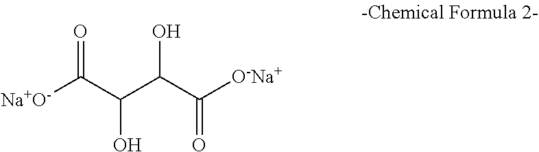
[Na+O-]C(C(C(C([O-Na+])=O)O)O)=O
